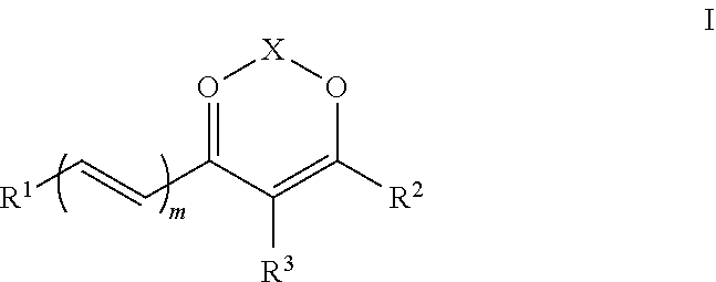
[R1]C=CC1=O[X]OC([R2])=C1[R3]
